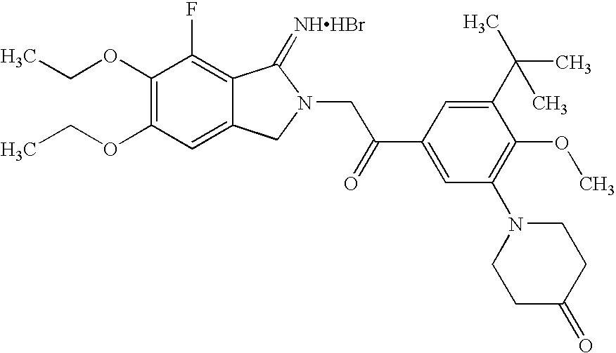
O(C1=C(OCC)C=C2C(=C1F)C(=[NHHBr])N(CC(C1=CC(N3CCC(=O)CC3)=C(OC)C(C(C)(C)C)=C1)=O)C2)CC
